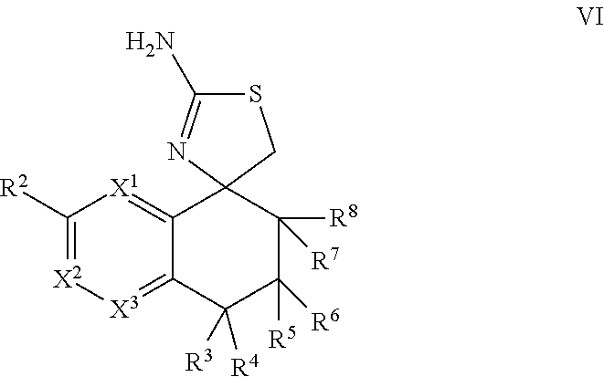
C1([R2])=[X2][X3]=C2C(=[X1]1)C1(C([R8])([R7])C([R5])([R6])C2([R3])[R4])CSC(N)=N1
